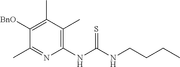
C1(NC(NCCCC)=S)=C(C)C(C)=C([BnO])C(C)=N1
